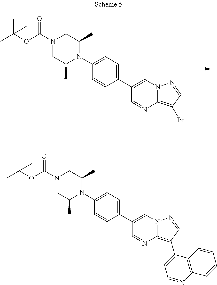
C1(C2=CC=C(N3C(C)CN(C(OC(C)(C)C)=O)CC3C)C=C2)=CN2C(=C(Br)C=N2)N=C1.C1(C2=CC=C(N3C(C)CN(C(OC(C)(C)C)=O)CC3C)C=C2)=CN2C(=C(C3=CC=NC4=C3C=CC=C4)C=N2)N=C1
